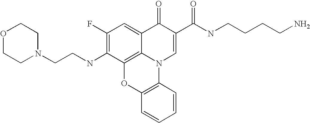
C1(F)=C(NCCN2CCOCC2)C2=C3C(=C1)C(=O)C(C(NCCCCN)=O)=CN3C1=C(O2)C=CC=C1
